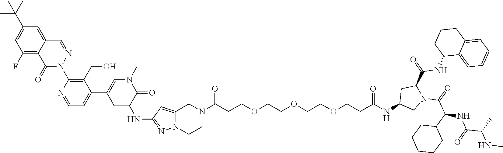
C1CN2C(=CC(NC3=CC(C4=CC=NC(N5N=CC6=CC(C(C)(C)C)=CC(F)=C6C5=O)=C4CO)=CN(C)C3=O)=N2)CN1C(=O)CCOCCOCCOCCC(NC1CC(C(=O)NC2C3=CC=CC=C3CCC2)N(C(C(NC(=O)C(NC)C)C2CCCCC2)=O)C1)=O
